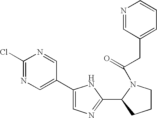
C1(C2=CN=C(Cl)N=C2)=CN=C(C2N(C(CC3=CC=CN=C3)=O)CCC2)N1
